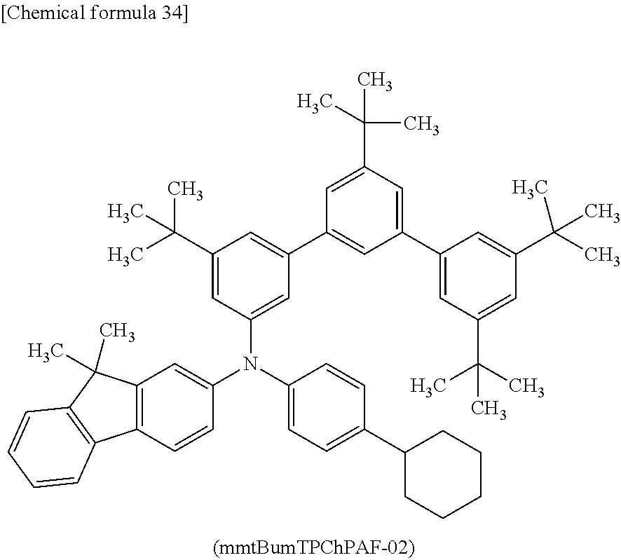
C1=CC(N(C2=CC=C(C3CCCCC3)C=C2)C2=CC(C3=CC(C4=CC(C(C)(C)C)=CC(C(C)(C)C)=C4)=CC(C(C)(C)C)=C3)=CC(C(C)(C)C)=C2)=CC2=C1C1=C(C2(C)C)C=CC=C1
